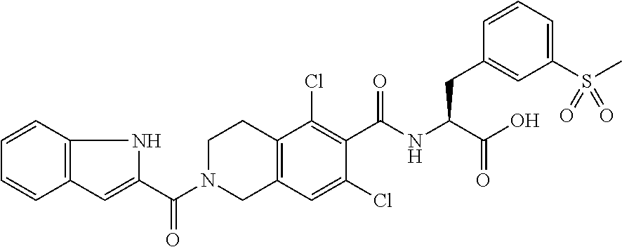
C(N1CC2=C(CC1)C(Cl)=C(C(NC(C(O)=O)CC1=CC(S(C)(=O)=O)=CC=C1)=O)C(Cl)=C2)(=O)C1=CC2=C(C=CC=C2)N1
